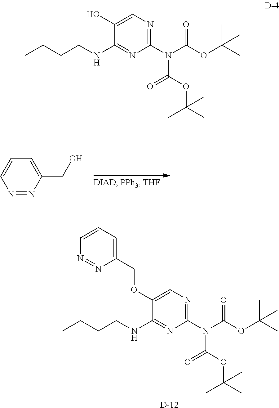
C1(N(C(=O)OC(C)(C)C)C(OC(C)(C)C)=O)=NC=C(O)C(NCCCC)=N1.N1=NC(CO)=CC=C1.C1(N(C(=O)OC(C)(C)C)C(OC(C)(C)C)=O)=NC=C(OCC2=CC=CN=N2)C(NCCCC)=N1.[D]
